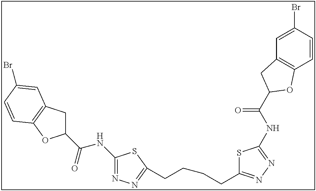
C1(NC(C2CC3=C(O2)C=CC(Br)=C3)=O)=NN=C(CCCCC2=NN=C(NC(=O)C3CC4=C(C=CC(Br)=C4)O3)S2)S1
